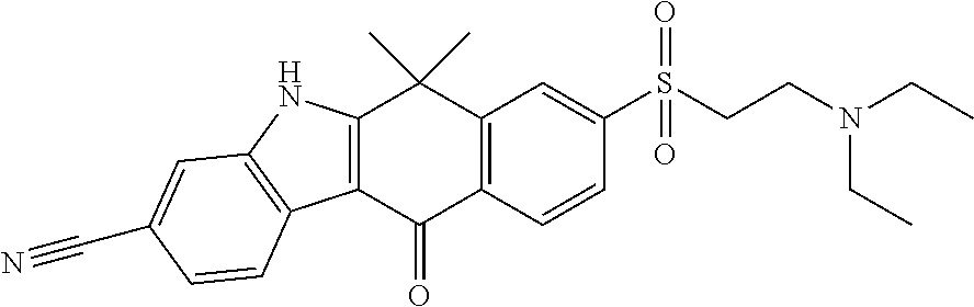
C12=C(C(=O)C3=C(C1(C)C)C=C(S(CCN(CC)CC)(=O)=O)C=C3)C1=C(N2)C=C(C#N)C=C1
